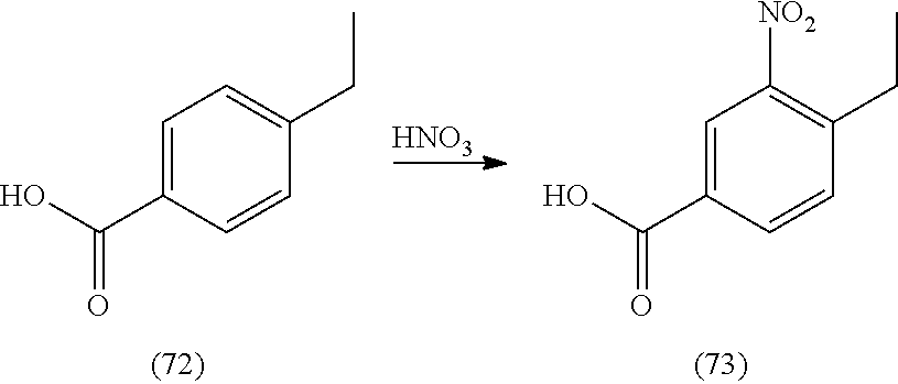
C1=C(C(O)=O)C=CC(CC)=C1.[HNO3].C1=C(C(O)=O)C=CC(CC)=C1[NO2]
